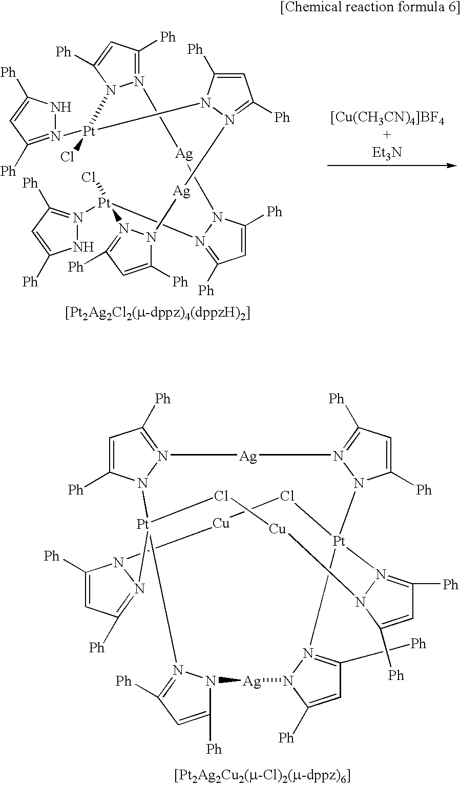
C1=C([Ph])N2N(=C1[Ph])[Ag]N1=C([Ph])C=C([Ph])N1[Pt]13Cl[Cu]N4C([Ph])=CC([Ph])=N4[Pt]2(Cl[Cu]N2N1=C([Ph])C=C2[Ph])N1=C([Ph])C=C([Ph])N1[Ag]N1C([Ph])=CC([Ph])=N13.N12=C([Ph])C=C([Ph])N1[Pt](N1=C([Ph])C=C([Ph])N1)(Cl)N1C([Ph])=CC([Ph])=N1[Ag]N1C([Ph])=CC([Ph])=N1[Pt](Cl)(N1=C([Ph])C=C([Ph])N1)N1=C([Ph])C=C([Ph])N1[Ag]2
